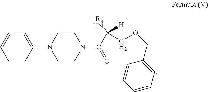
C1=CC(N2CCN(C(C([R8HN])([H])COCC3=CC=CC=C3)=O)CC2)=CC=C1
